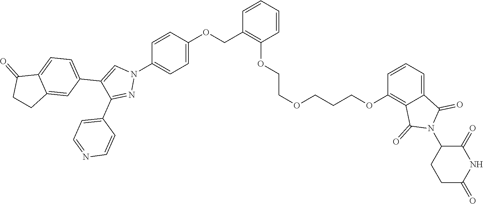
C1=CC=CC(OCCOCCCOC2=C3C(=CC=C2)C(=O)N(C2CCC(=O)NC2=O)C3=O)=C1COC1=CC=C(N2C=C(C3=CC=C4C(=C3)CCC4=O)C(C3=CC=NC=C3)=N2)C=C1
